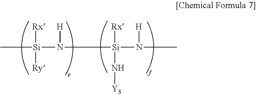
[Si](N([Si](N(C)[H])([Rx])N[Y3])[H])(C)([Rx])[Ry]
